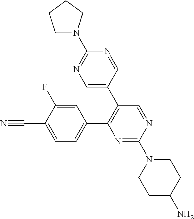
C1=C(C#N)C(F)=CC(C2=C(C3=CN=C(N4CCCC4)N=C3)C=NC(N3CCC(N)CC3)=N2)=C1
